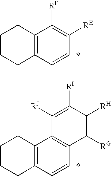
C12=C(C=CC([RE])=C1[RF])CCCC2.C12=C(C=CC3=C1C([RJ])=C([RI])C([RH])=C3[RG])CCCC2
